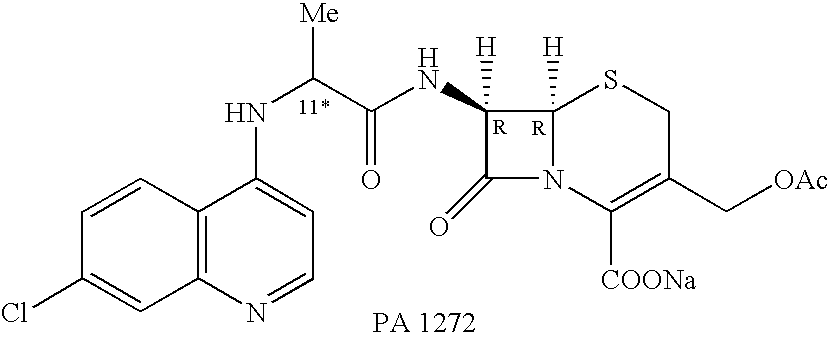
C1(=O)N2C([H])(C1([H])NC(C(NC1=CC=NC3=C1C=CC(Cl)=C3)[Me])=O)SCC(C[OAc])=C2[COONa]
